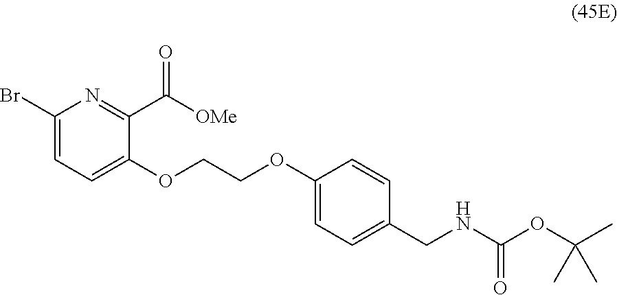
BrC1=CC=C(OCCOC2=CC=C(CNC(OC(C)(C)C)=O)C=C2)C(C([OMe])=O)=N1
